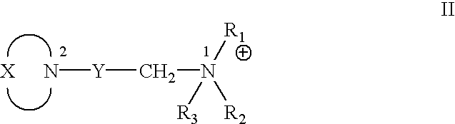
N[Y]CN([R2])([R3])[R1].[X]
